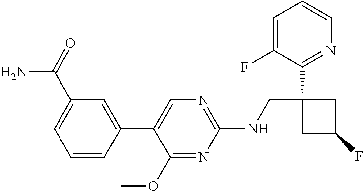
C1(NCC2(C3=NC=CC=C3F)CC(F)C2)=NC=C(C2=CC(C(=O)N)=CC=C2)C(OC)=N1
